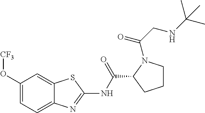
C12=CC(O[CF3])=CC=C1N=C(NC(C1CCCN1C(CNC(C)(C)C)=O)=O)S2
